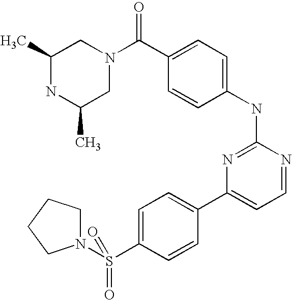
C1(C)NC(C)CN(C(C2=CC=C(NC3=NC(C4=CC=C(S(N5CCCC5)(=O)=O)C=C4)=CC=N3)C=C2)=O)C1
